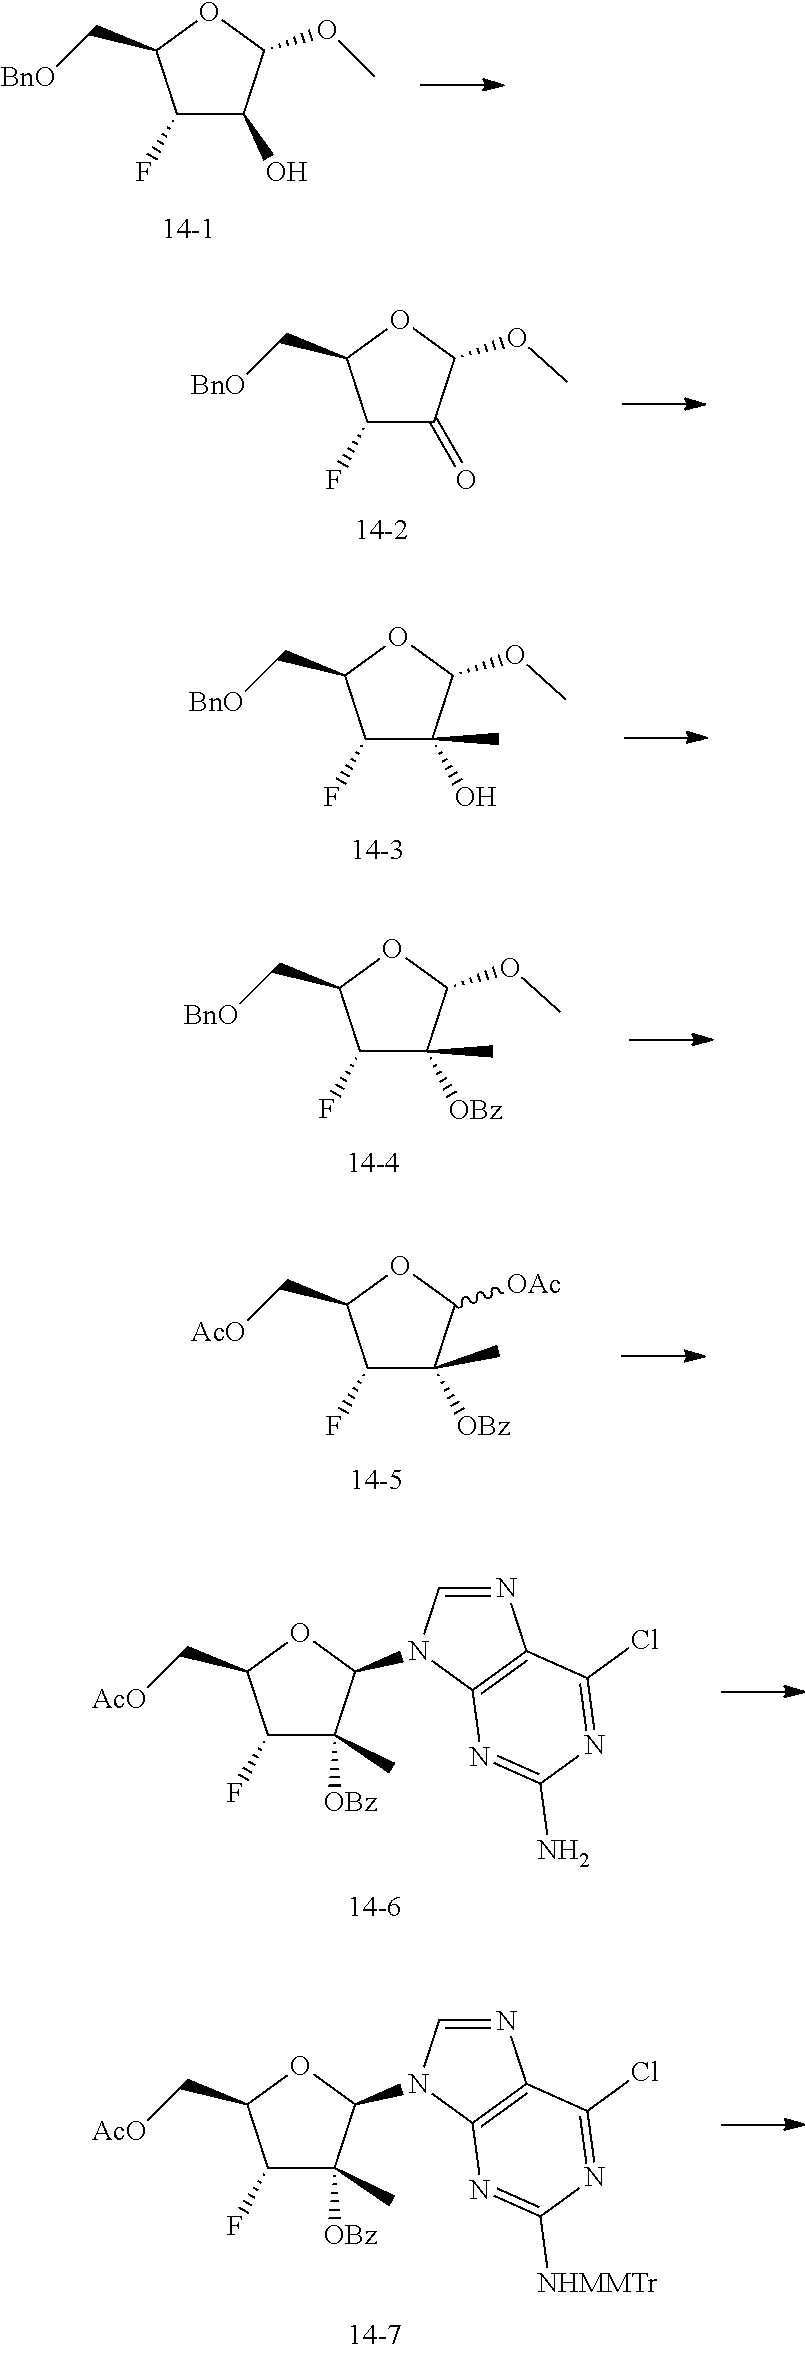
C1(F)C(O)C(OC)OC1C[BnO].C1(F)C(=O)C(OC)OC1C[BnO].C1(F)C(O)(C)C(OC)OC1C[BnO].C1(F)C([OBz])(C)C(OC)OC1C[BnO].C1(F)C([OBz])(C)C([OAc])OC1C[AcO].C1(F)C(C)([OBz])C(N2C=NC3=C2N=C(N)N=C3Cl)OC1C[AcO].C1(F)C(C)([OBz])C(N2C=NC3=C2N=C([NHMMTr])N=C3Cl)OC1C[AcO]
